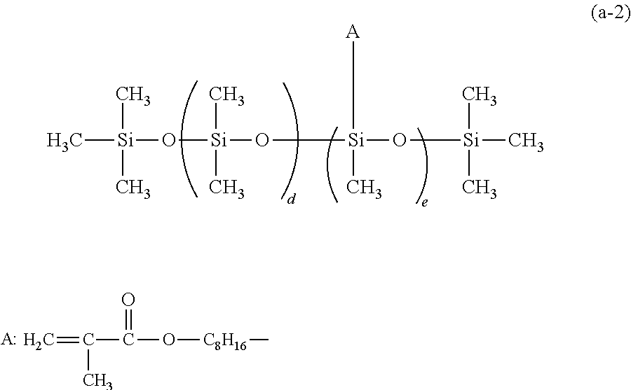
C=C(C(O[C8H16]C)=O)C.[A:].C[Si](O[Si](O[Si](O[Si](C)(C)C)(C)[A])(C)C)(C)C
